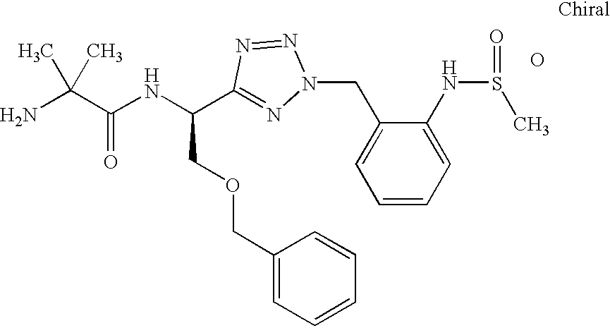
NC(C(NC(C1=NN(CC2=CC=CC=C2NS(=O)C)N=N1)COCC1=CC=CC=C1)=O)(C)C.O
